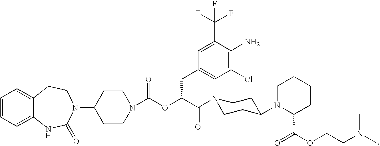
C1=CC=C2C(=C1)CCN(C1CCN(C(OC(C(=O)N3CCC(N4C(C(=O)OCCN(C)C)CCCC4)CC3)CC3=CC(Cl)=C(N)C(C(F)(F)F)=C3)=O)CC1)C(=O)N2
